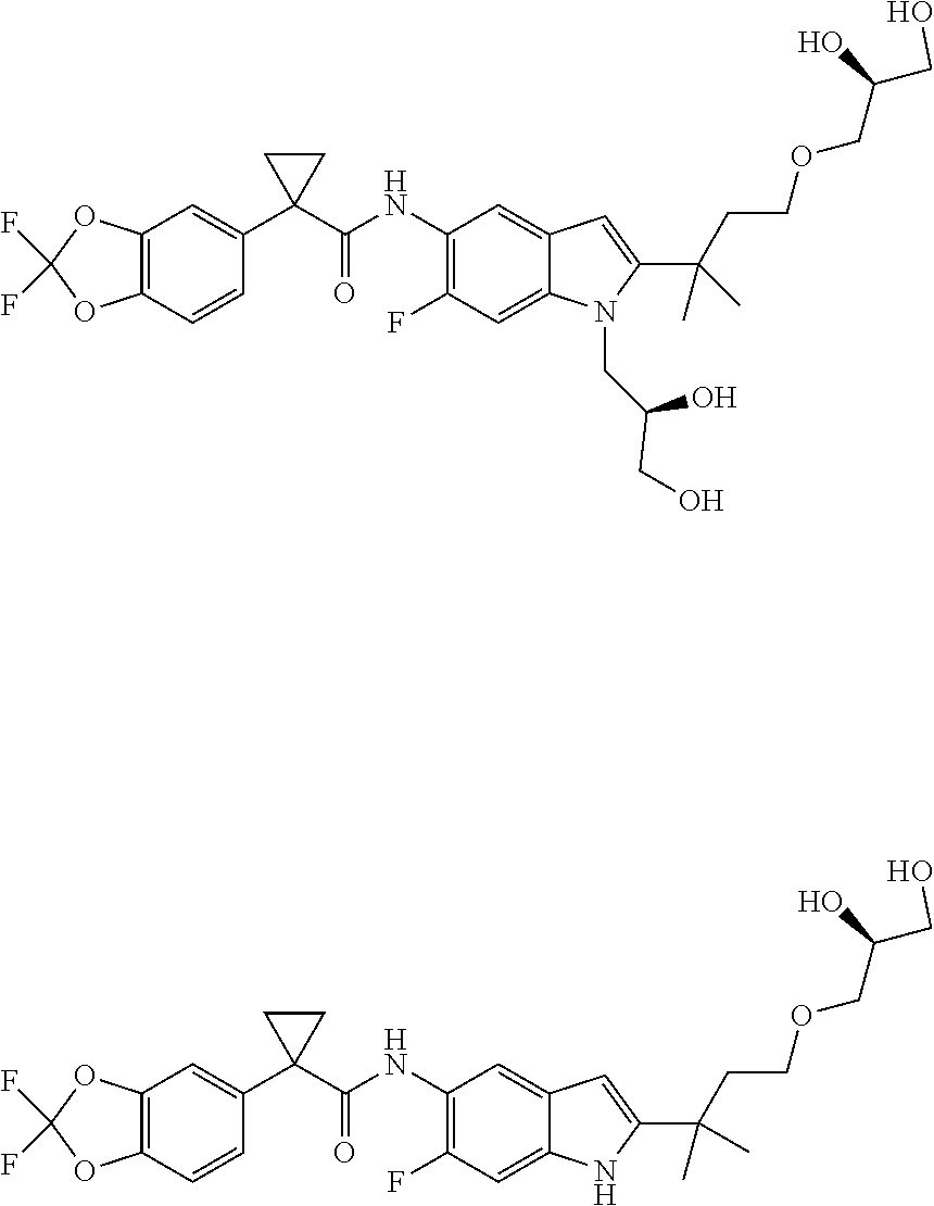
C12=C(C=CC(C3(C(NC4=C(F)C=C5C(=C4)C=C(C(CCOCC(CO)O)(C)C)N5CC(O)CO)=O)CC3)=C1)OC(F)(F)O2.C12=C(C=CC(C3(C(NC4=C(F)C=C5C(=C4)C=C(C(CCOCC(CO)O)(C)C)N5)=O)CC3)=C1)OC(F)(F)O2
